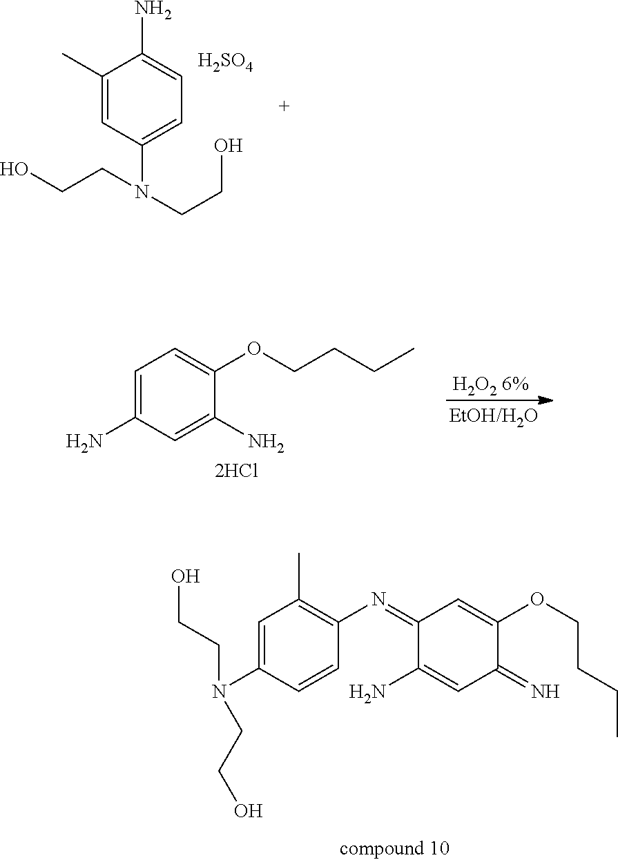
C1=C(N)C=C(N)C(OCCCC)=C1.C1(C)=CC(N(CCO)CCO)=CC=C1N.[H2SO4].C1=C(N(CCO)CCO)C=CC(N=C2C(N)=CC(=N)C(OCCCC)=C2)=C1C
